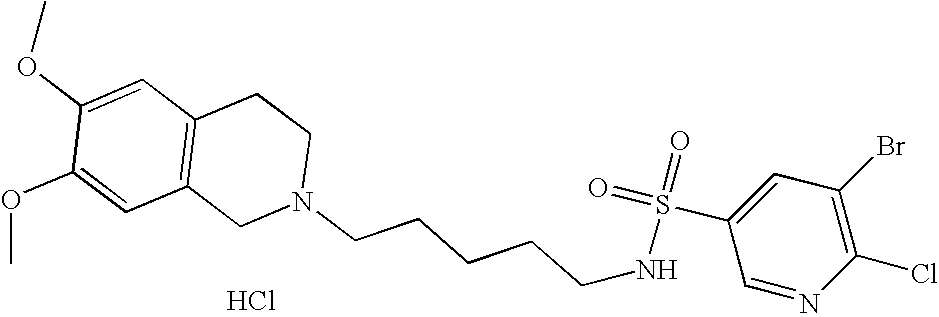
C1=C(OC)C(OC)=CC2=C1CCN(CCCCCNS(=O)(C1=CC(Br)=C(Cl)N=C1)=O)C2.Cl
